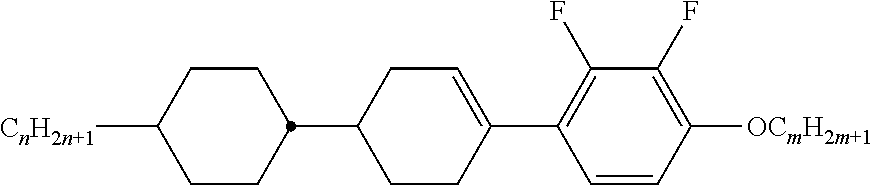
C1([CnH2n+1])CCC(C2CCC(C3=C(F)C(F)=C([OCmH2m+1])C=C3)=CC2)CC1
